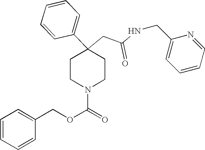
C1(C2=CC=CC=C2)(CC(NCC2=CC=CC=N2)=O)CCN(C(=O)OCC2=CC=CC=C2)CC1
